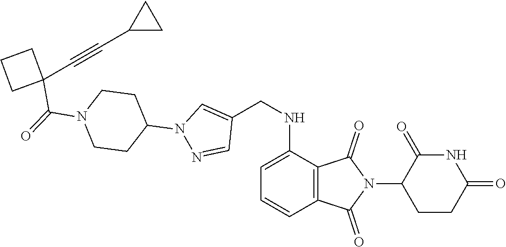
C1CC(=O)NC(=O)C1N1C(=O)C2=C(C1=O)C=CC=C2NCC1=CN(C2CCN(C(C3(C#CC4CC4)CCC3)=O)CC2)N=C1
